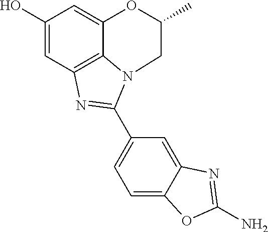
C1(O)=CC2=C3C(=C1)OC(C)CN3C(C1=CC=C3C(=C1)N=C(N)O3)=N2
